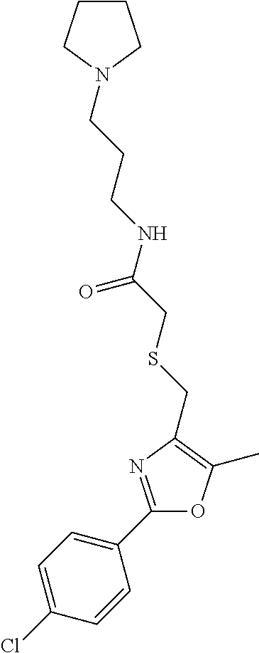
C1=C(Cl)C=CC(C2=NC(CSCC(NCCCN3CCCC3)=O)=C(C)O2)=C1
